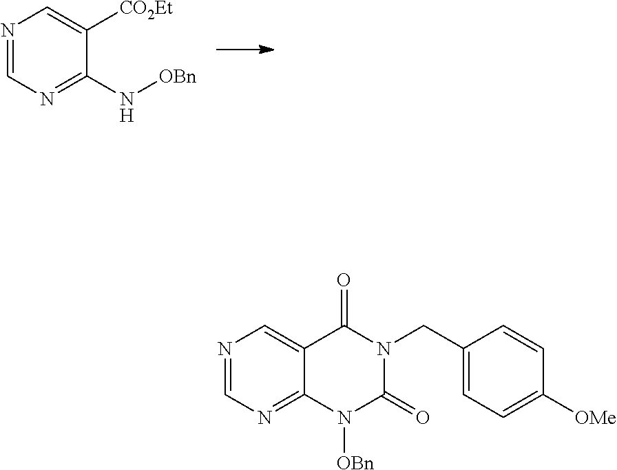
N1=CN=C(N[OBn])C([CO2Et])=C1.N1=CN=C2C(=C1)C(=O)N(CC1=CC=C([OMe])C=C1)C(=O)N2[OBn]
